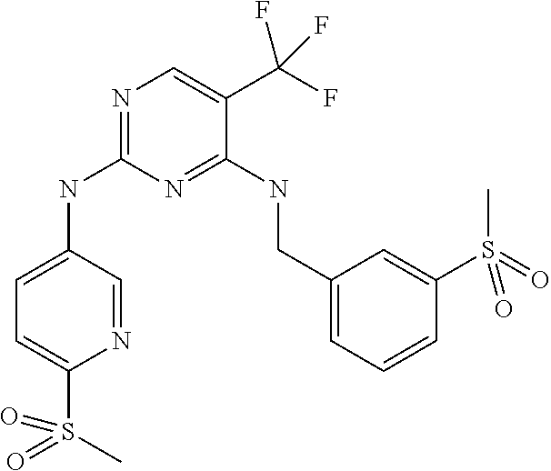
C1=C(NC2=NC=C(C(F)(F)F)C(NCC3=CC=CC(S(C)(=O)=O)=C3)=N2)C=NC(S(=O)(C)=O)=C1
